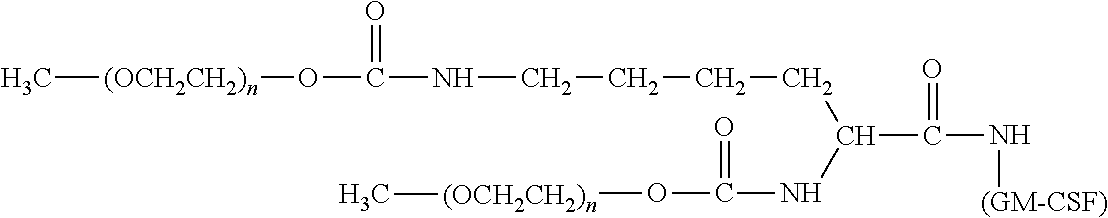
C[(OCH2CH2)n]OC(NCCCCC(NC(=O)O[(OCH2CH2)n]C)C(N[(GM-CSF)])=O)=O
